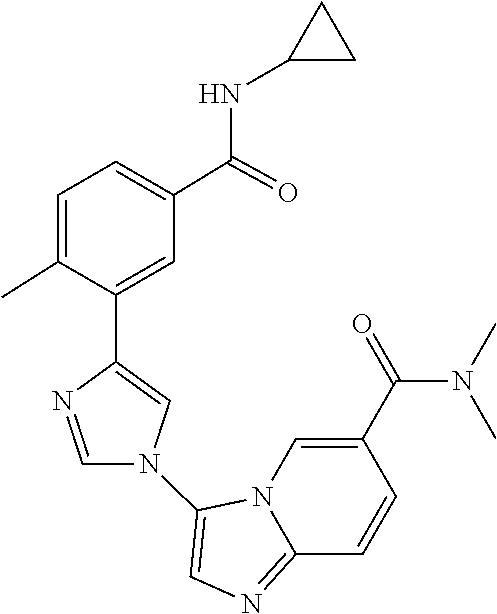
N12C(=NC=C1N1C=C(C3=CC(C(NC4CC4)=O)=CC=C3C)N=C1)C=CC(C(=O)N(C)C)=C2
